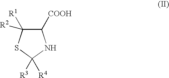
C1([COOH])C([R1])([R2])SC([R3])([R4])N1
